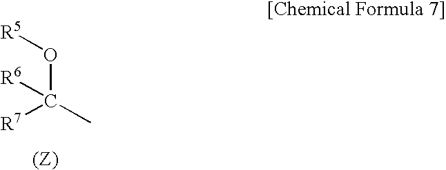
O(C([R6])(C)[R7])[R5]
